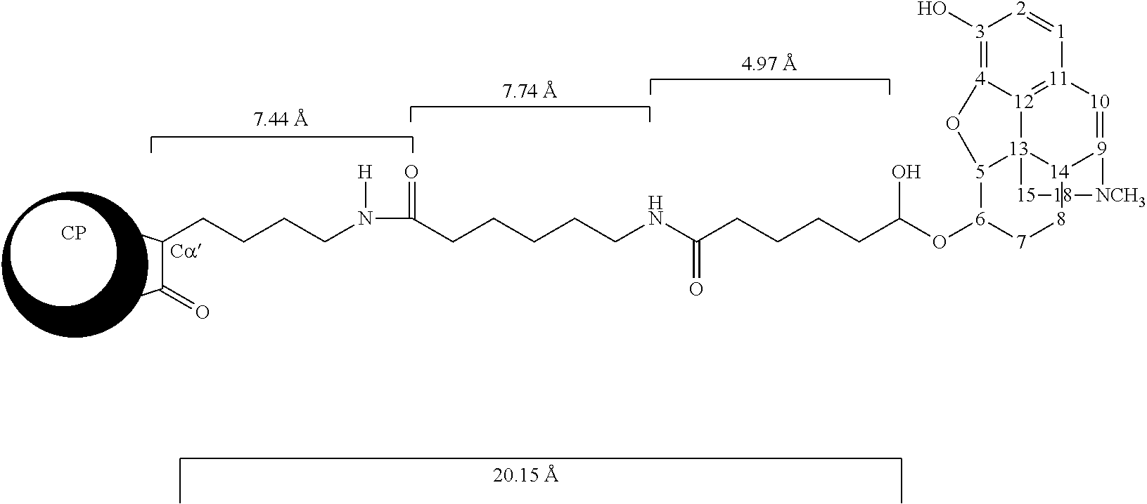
[CP].[3]1(O)=[4]2[12]3=[11]([1]=[2]1)[10]=[9]1[14]4[13]3([5]([6](OC(CCCCC(NCCCCCC(=O)N([H])CCCCC(C(C)=O)C)=O)O)[7][8]4)O2)[15][18][NCH3]1
